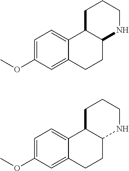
C1=C(OC)C=C2C(=C1)C1C(CC2)NCCC1.C1=C(OC)C=C2C(=C1)C1C(CC2)NCCC1
